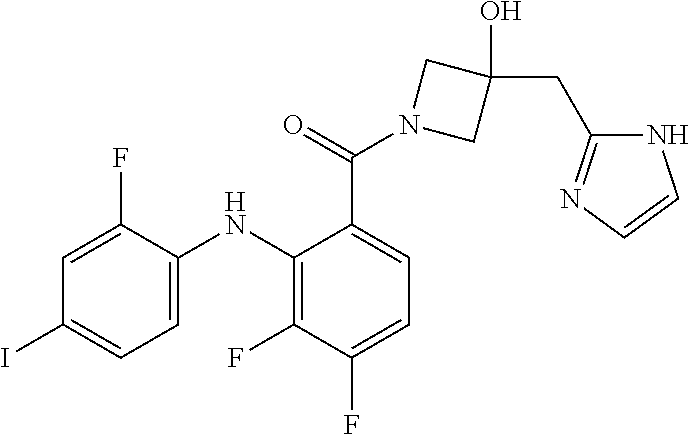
C1=C(F)C(NC2=C(F)C(F)=CC=C2C(=O)N2CC(O)(CC3=NC=CN3)C2)=CC=C1I
